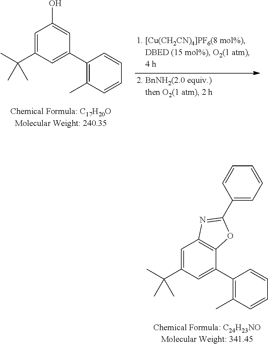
C1=C(C(C)(C)C)C=C(C2=C(C)C=CC=C2)C=C1O.C1=C(C(C)(C)C)C=C(C2=C(C)C=CC=C2)C2=C1N=C(C1=CC=CC=C1)O2
